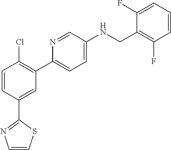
C1=CSC(C2=CC(C3=CC=C(NCC4=C(F)C=CC=C4F)C=N3)=C(Cl)C=C2)=N1
